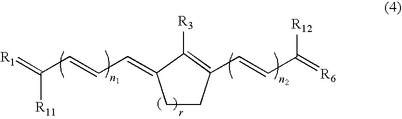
[R1]=C(C=CC=C1CCC(C=CC(=[R6])[R12])=C1[R3])[R11]
